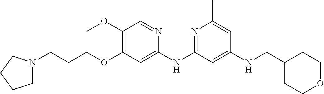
C1=C(C)N=C(NC2=CC(OCCCN3CCCC3)=C(OC)C=N2)C=C1NCC1CCOCC1
